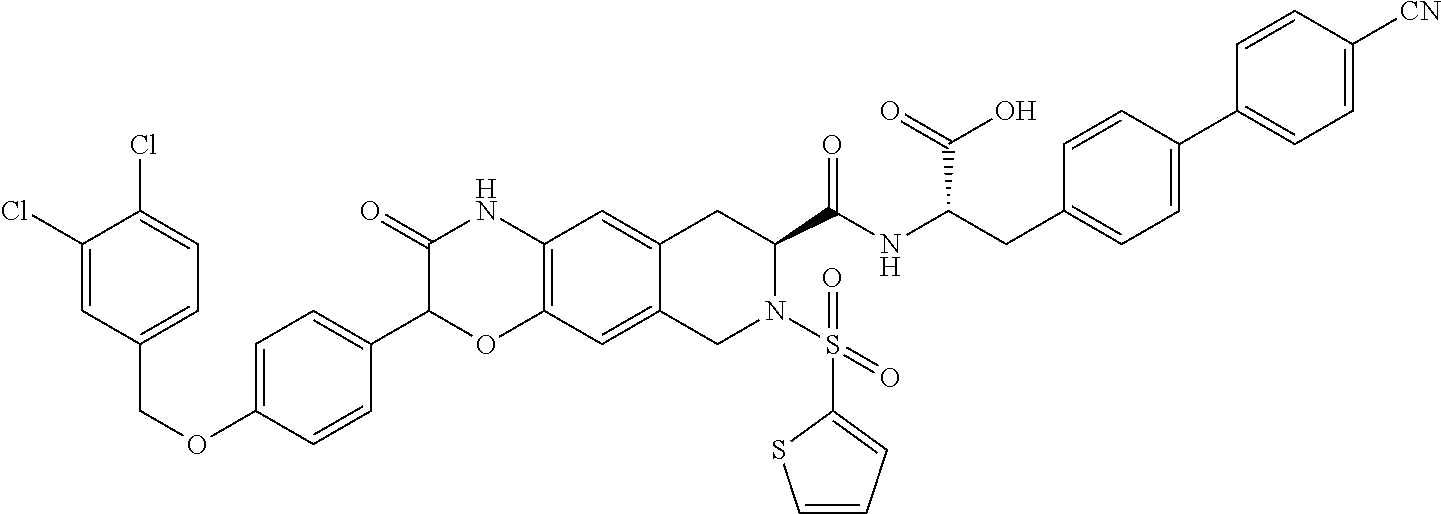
C1(Cl)=CC(COC2=CC=C(C3OC4=C(NC3=O)C=C3C(=C4)CN(S(=O)(C4=CC=CS4)=O)C(C(NC(CC4=CC=C(C5=CC=C([CN])C=C5)C=C4)C(=O)O)=O)C3)C=C2)=CC=C1Cl
